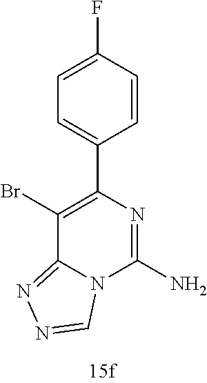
BrC1=C(C2=CC=C(F)C=C2)N=C(N)N2C1=NN=C2
